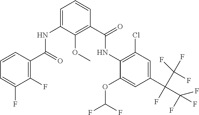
N(C1=C(Cl)C=C(C(C(F)(F)F)(C(F)(F)F)F)C=C1OC(F)F)C(C1=C(OC)C(NC(C2=C(F)C(F)=CC=C2)=O)=CC=C1)=O
